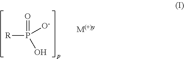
[R]P(O)(=O)[O-]
